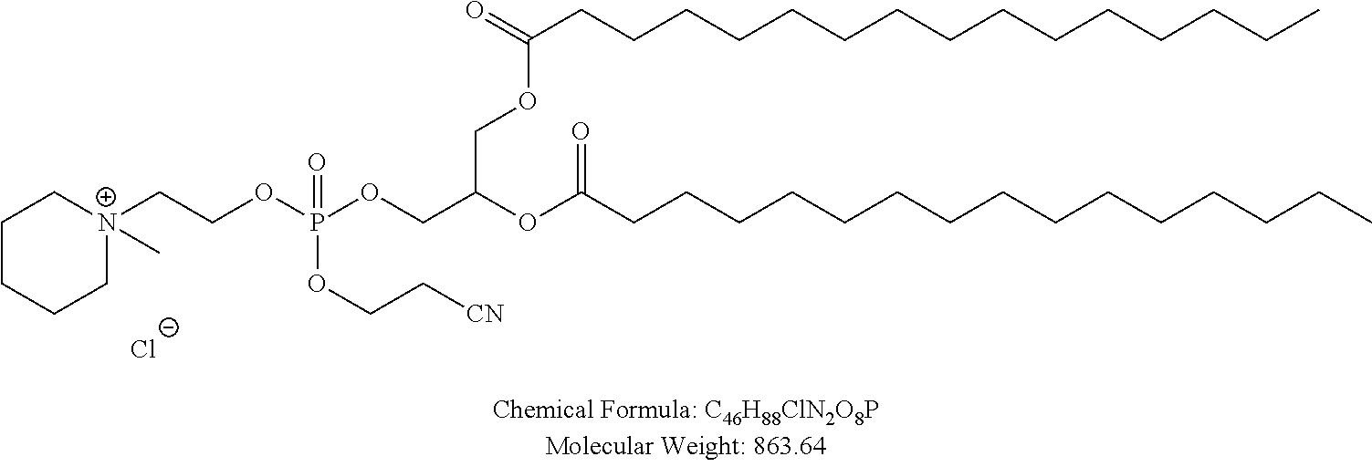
C1CCC[N+](CCOP(OCC(OC(CCCCCCCCCCCCCCC)=O)COC(CCCCCCCCCCCCCCC)=O)(OCC[CN])=O)(C)C1.[Cl-]
